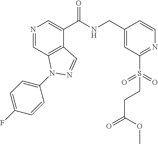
N1=CC2=C(C(C(NCC3=CC(S(CCC(OC)=O)(=O)=O)=NC=C3)=O)=C1)C=NN2C1=CC=C(F)C=C1
